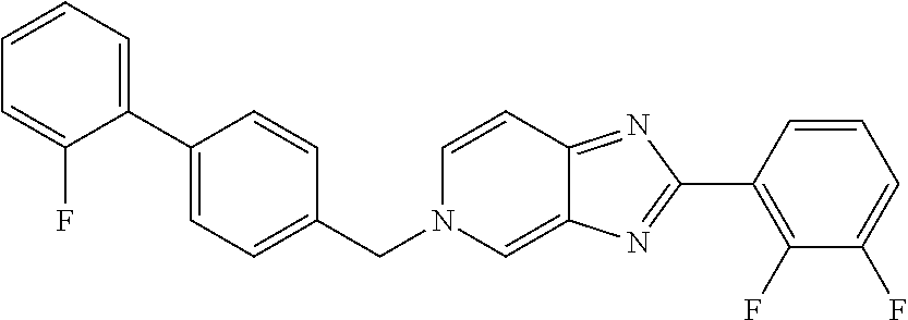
C1=CC=C(C2=CC=C(CN3C=C4C(=NC(C5=C(F)C(F)=CC=C5)=N4)C=C3)C=C2)C(F)=C1
